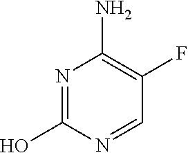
N1=C(O)N=CC(F)=C1N
